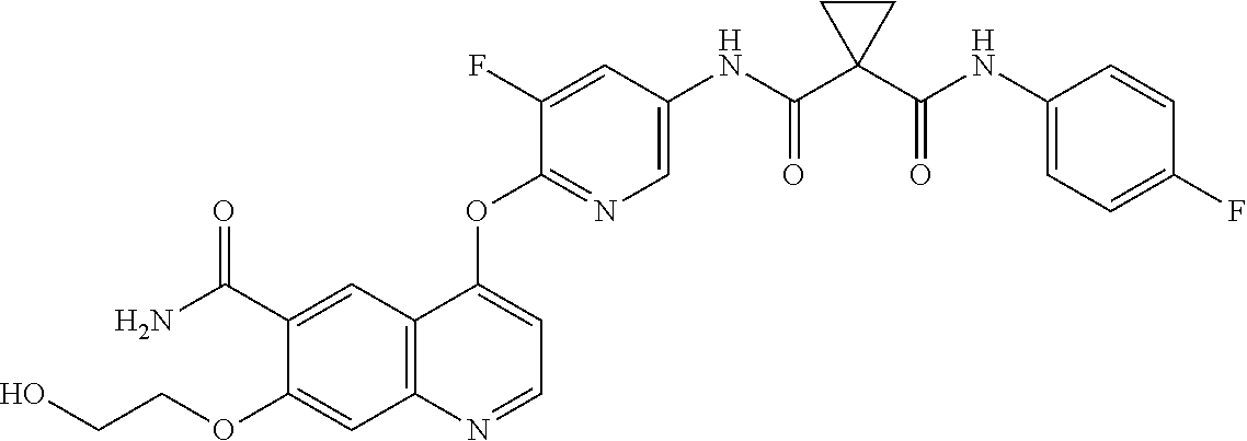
C1(OCCO)=CC2=C(C=C1C(N)=O)C(OC1=NC=C(NC(C3(C(NC4=CC=C(F)C=C4)=O)CC3)=O)C=C1F)=CC=N2
